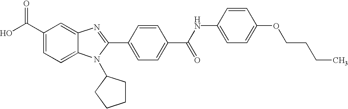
C1(C(O)=O)=CC=C2C(=C1)N=C(C1=CC=C(C(=O)NC3=CC=C(OCCCC)C=C3)C=C1)N2C1CCCC1
